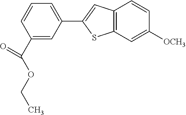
C12=C(C=C([OCH3])C=C1)SC(C1=CC=CC(C(OCC)=O)=C1)=C2
